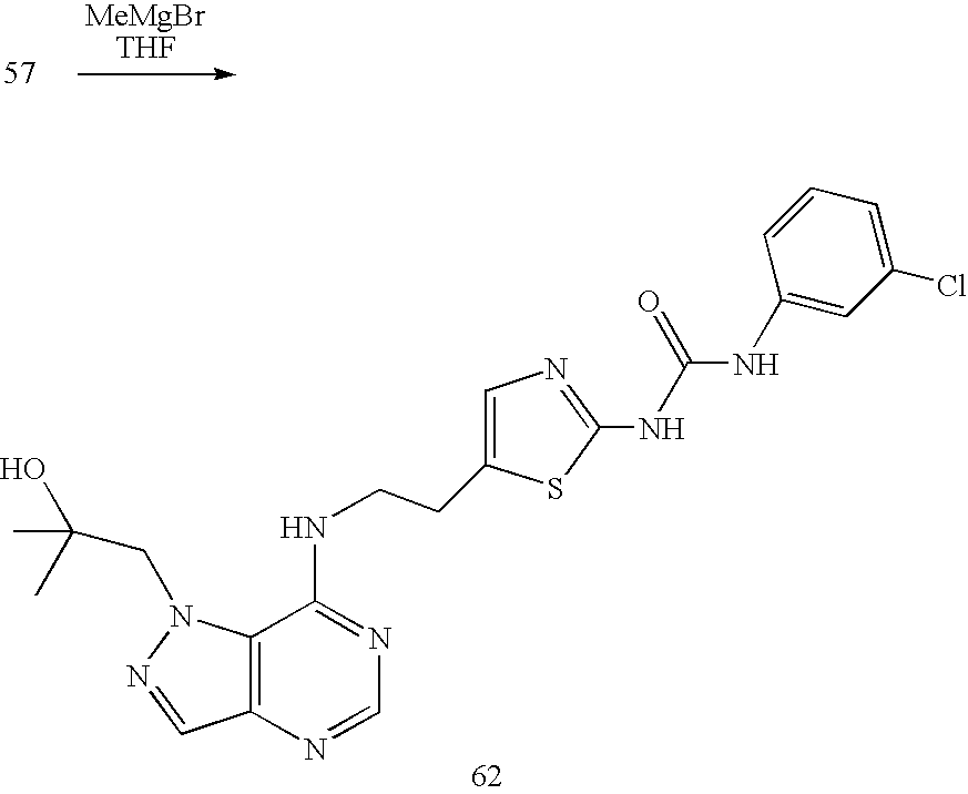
C12=C(N=CN=C1NCCC1=CN=C(NC(NC3=CC(Cl)=CC=C3)=O)S1)C=NN2CC(C)(C)O
